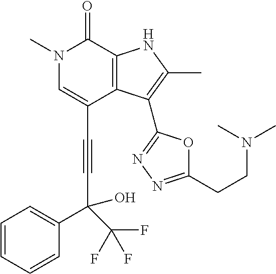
C(C1=CN(C)C(=O)C2=C1C(C1=NN=C(CCN(C)C)O1)=C(C)N2)#CC(C(F)(F)F)(O)C1=CC=CC=C1
